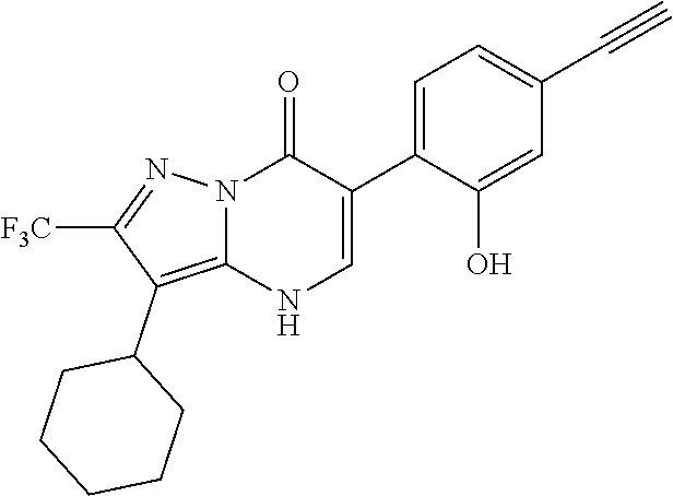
O=C1N2C(=C(C3CCCCC3)C([F3C])=N2)NC=C1C1=CC=C(C#C)C=C1O
